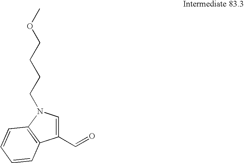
O=CC1=CN(CCCCOC)C2=C1C=CC=C2
